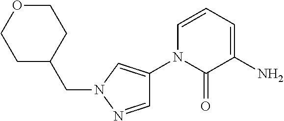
N1(C2=CN(CC3CCOCC3)N=C2)C(=O)C(N)=CC=C1
